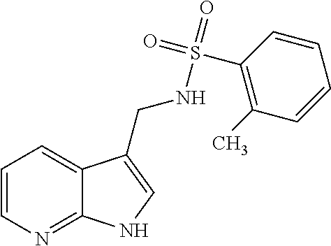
C1=CN=C2C(=C1)C(CNS(C1=C(C)C=CC=C1)(=O)=O)=CN2
